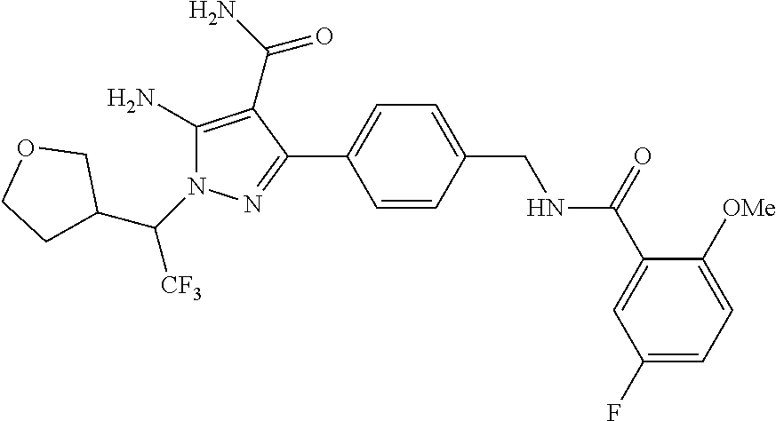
C(N1C(N)=C(C(N)=O)C(C2=CC=C(CNC(C3=CC(F)=CC=C3[OMe])=O)C=C2)=N1)(C1COCC1)[CF3]
